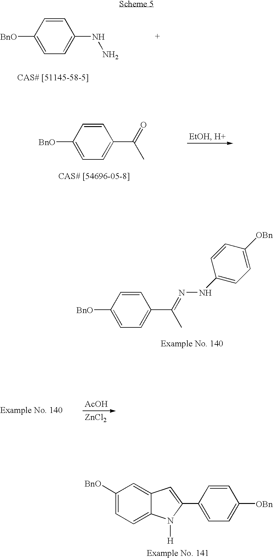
C1=C([BnO])C=CC(NN)=C1.C1=C([BnO])C=CC(C(=O)C)=C1.C1=C([BnO])C=CC(C(=NNC2=CC=C([OBn])C=C2)C)=C1.[AcOH].[ZnCl2].C1([BnO])=CC=C2C(=C1)C=C(C1=CC=C([OBn])C=C1)N2[H]
